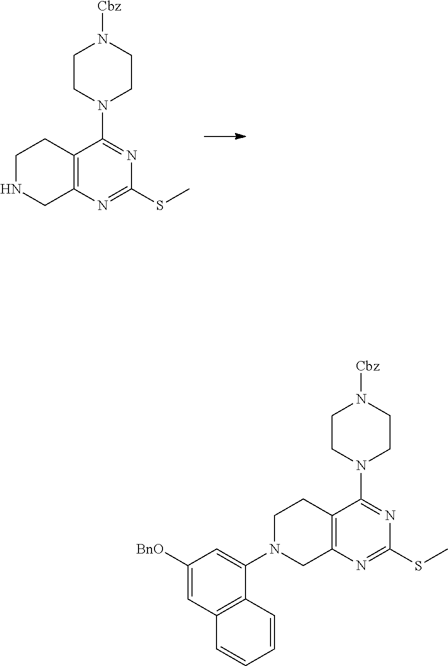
C1NCC2=C(C1)C(N1CCN([Cbz])CC1)=NC(SC)=N2.C1N(C2=CC([BnO])=CC3=C2C=CC=C3)CC2=C(C1)C(N1CCN([Cbz])CC1)=NC(SC)=N2
